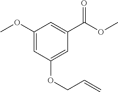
C1(OC)=CC(OCC=C)=CC(C(OC)=O)=C1
